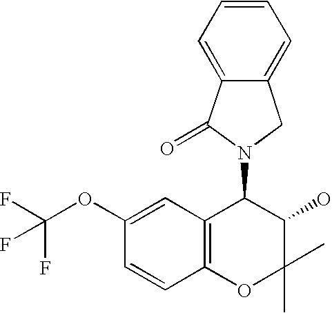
C1=C(OC(F)(F)F)C=CC2=C1C(N1C(=O)C3=CC=CC=C3C1)C(O)C(C)(C)O2
